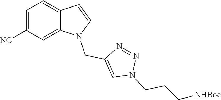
C1=C([NC])C=C2C(=C1)C=CN2CC1=CN(CCC[NHBoc])N=N1
